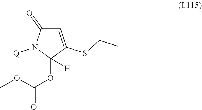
C1=C(SCC)C(OC(OC)=O)([H])N([Q])C1=O
